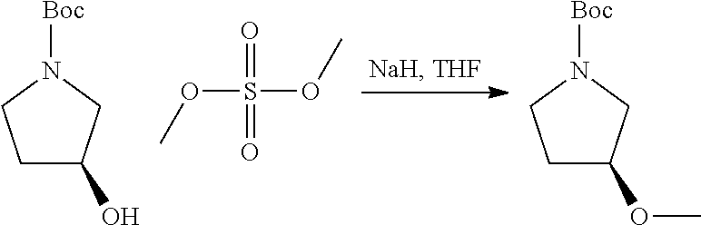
C1C(O)CN([Boc])C1.COS(OC)(=O)=O.C1C(OC)CN([Boc])C1
